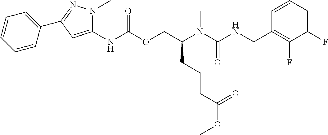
C1=CC(CNC(N(C(COC(NC2=CC(C3=CC=CC=C3)=NN2C)=O)CCCC(OC)=O)C)=O)=C(F)C(F)=C1
